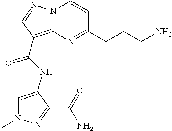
C1=C(NC(=O)C2=C3N(C=CC(CCCN)=N3)N=C2)C(C(=O)N)=NN1C
